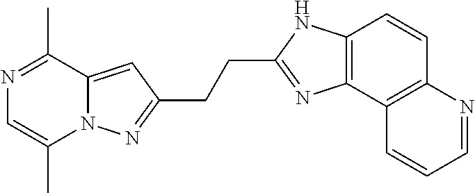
C(CC1=NC2=C(N1)C=CC1=C2C=CC=N1)C1=NN2C(C)=CN=C(C)C2=C1
